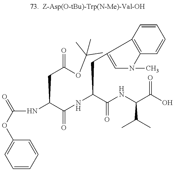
C1=CC=CC(OC(=O)NC(C(NC(C(NC(C(O)=O)C(C)C)=O)CC2=CN(C)C3=C2C=CC=C3)=O)CC(=O)OC(C)(C)C)=C1
